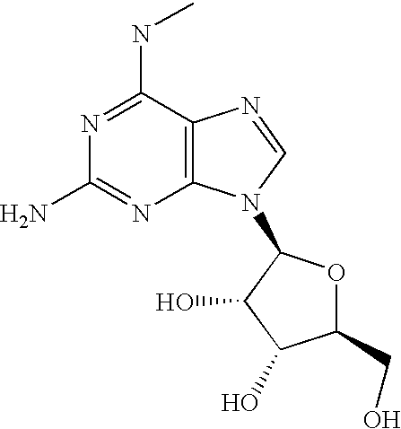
N(C1=NC(N)=NC2=C1N=CN2C1OC(CO)C(O)C1O)C
